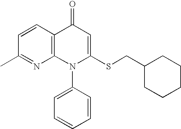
C1(C)=NC2=C(C=C1)C(=O)C=C(SCC1CCCCC1)N2C1=CC=CC=C1
